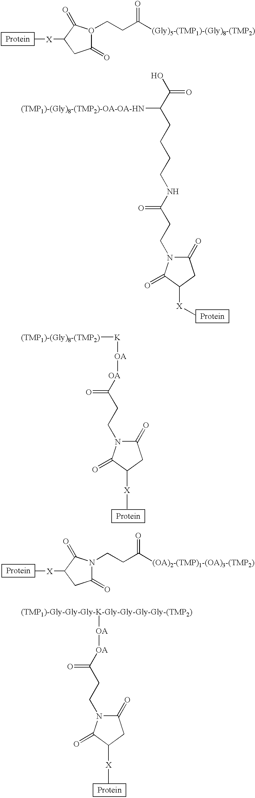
C1(=O)O(CCC([(Gly)5-(TMP1)-(Gly)8-(TMP2)])=O)C(=O)C([X]C)C1.OC(C(CCCCNC(CCN1C(=O)CC([X]C)C1=O)=O)[(TMP1)-(Gly)8-(TMP2)-OA-OA-HN])=O.[OA](C(CCN1C(=O)CC([X]C)C1=O)=O)[OA][K][(TMP1)-(Gly)8-(TMP2)].C1(=O)N(CCC([(OA)2-(TMP)1-(OA)3-(TMP2)])=O)C(=O)C([X]C)C1.C(CN1C(=O)CC([X]C)C1=O)C(=O)[OA][OA][(TMP1)-Gly-Gly-Gly-K-Gly-Gly-Gly-Gly-(TMP2)]
